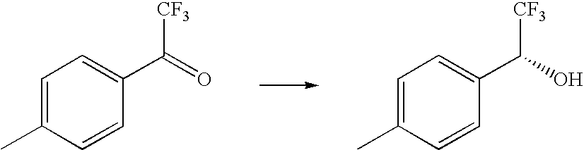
C1=C(C)C=CC(C(O)[CF3])=C1.C1=C(C)C=CC(C(=O)[CF3])=C1
